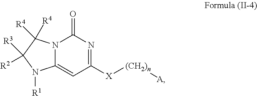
C12=CC([X][(CH2)n][A])=NC(=O)N1C([R4])([R4])C([R3])([R2])N2[R1]
